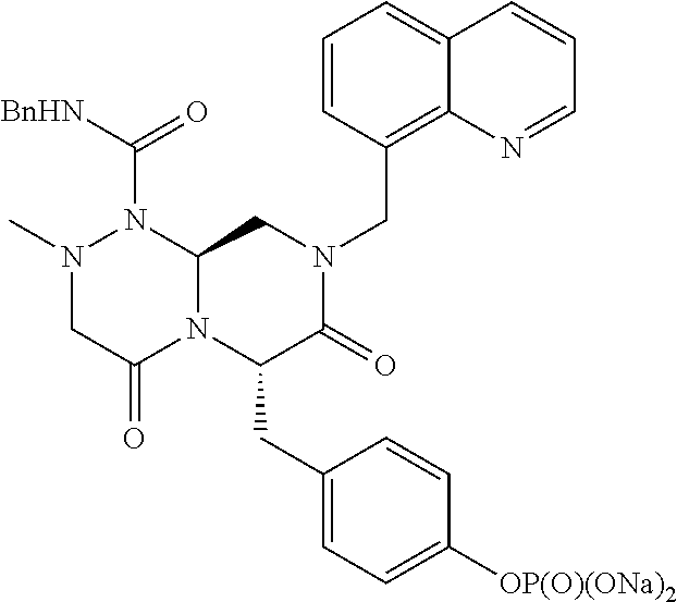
N1(C)CC(=O)N2C(N1C([BnHN])=O)CN(CC1=C3C(=CC=C1)C=CC=N3)C(=O)C2CC1=CC=C([OP(O)(ONa)2])C=C1
